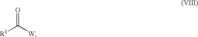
[R1]C([W])=O
